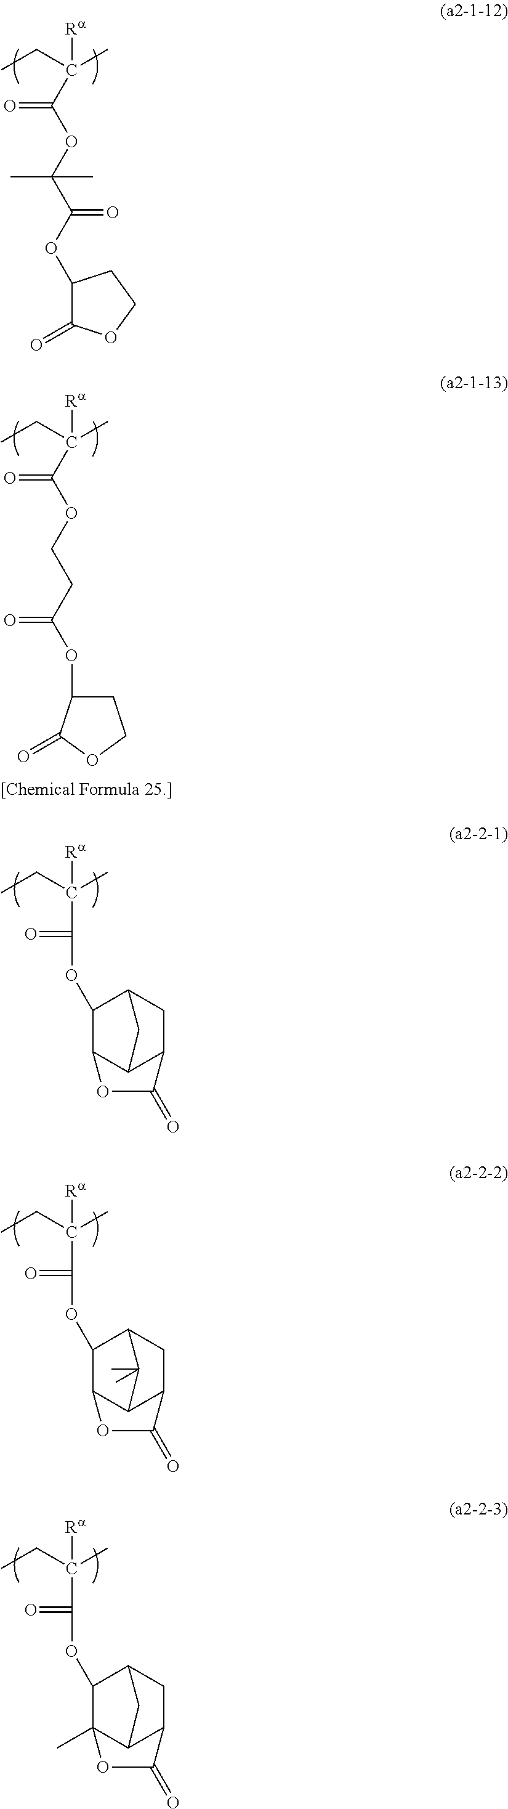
CCC(C)([Ra])C(OC(C(OC1C(=O)OCC1)=O)(C)C)=O.CCC(C)([Ra])C(OCCC(OC1CCOC1=O)=O)=O.CCC(C)([Ra])C(OC1C2C3C(CC1C3)C(=O)O2)=O.CCC(C)([Ra])C(OC1C2C3C(CC1C3(C)C)C(=O)O2)=O.CCC(C)([Ra])C(OC1C2(C)C3C(CC1C3)C(=O)O2)=O
